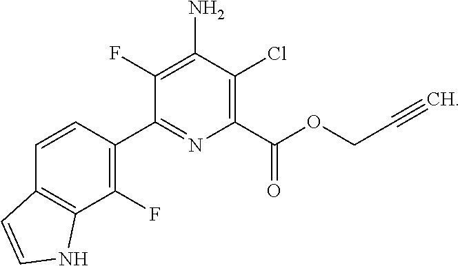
C1=CC(C2=NC(C(OCC#C)=O)=C(Cl)C(N)=C2F)=C(F)C2=C1C=CN2
